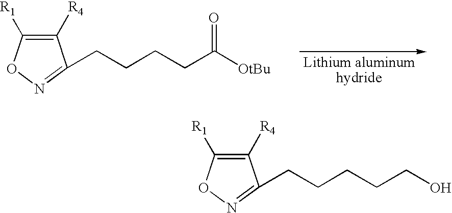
C1([R4])=C([R1])ON=C1CCCCC([OtBu])=O.C1([R4])=C([R1])ON=C1CCCCCO
